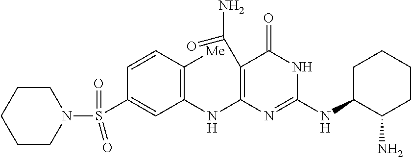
C1(C(N)=O)=C(NC2=C([Me])C=CC(S(N3CCCCC3)(=O)=O)=C2)N=C(NC2C(N)CCCC2)NC1=O
